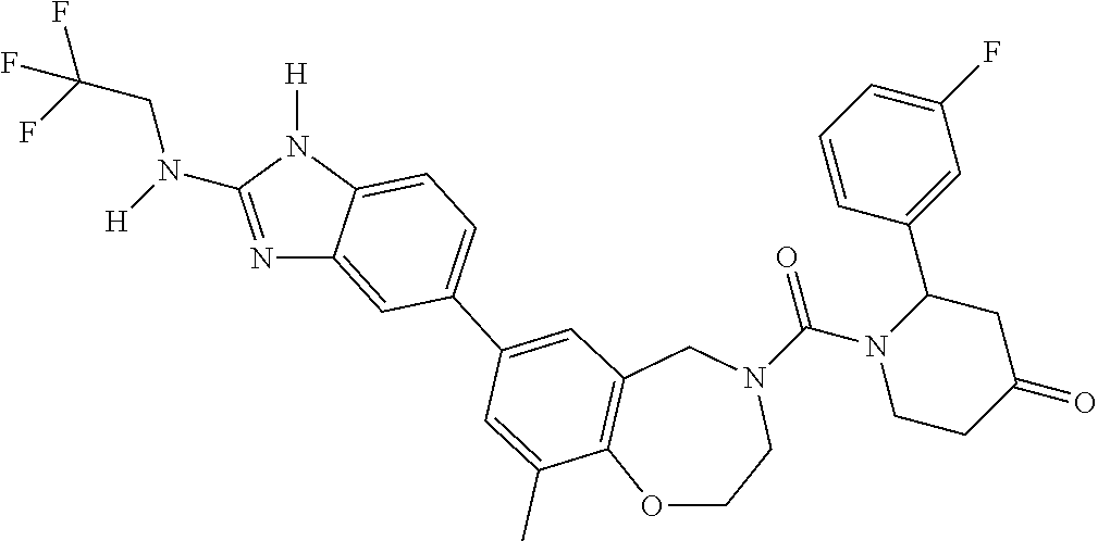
O1CCN(C(N2CCC(=O)CC2C2=CC(F)=CC=C2)=O)CC2=C1C(C)=CC(C1=CC=C3C(=C1)N=C(N(CC(F)(F)F)[H])N3[H])=C2
